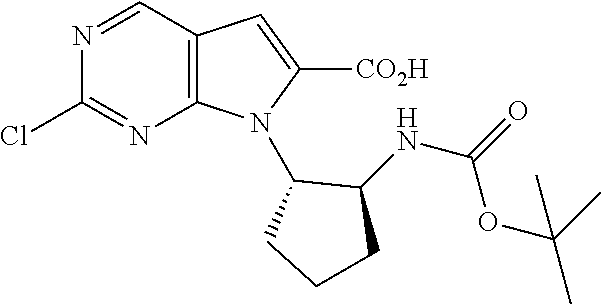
N1=CC2=C(N=C1Cl)N(C1CCCC1NC(=O)OC(C)(C)C)C([CO2H])=C2
